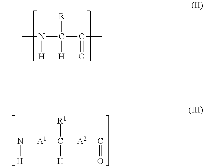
CN(C(C(=O)C)([R])[H])[H].CN([H])[A1]C([A2]C(C)=O)([R1])[H]
